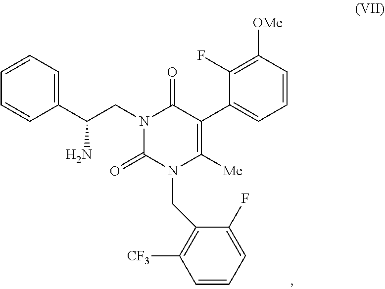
C1=CC([OMe])=C(F)C(C2=C([Me])N(CC3=C([CF3])C=CC=C3F)C(=O)N(CC(C3=CC=CC=C3)N)C2=O)=C1
